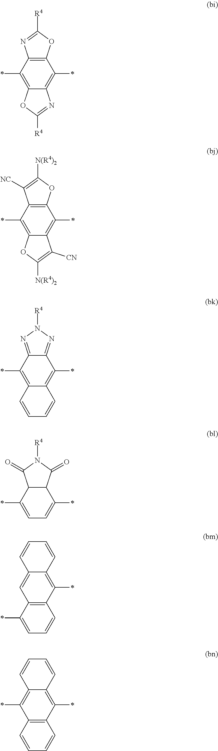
C12=C(C(*)=C3C(=C1*)N=C([R4])O3)N=C([R4])O2.C12=C(C(*)=C3C(=C1*)C([CN])=C([N(R4)2])O3)C([NC])=C([N(R4)2])O2.C12=C(*)C3=NN([R4])N=C3C(*)=C1C=CC=C2.C12C(C(*)=CC=C1*)C(=O)N([R4])C2=O.C1(*)=CC=CC2=C1C=C1C(=C2*)C=CC=C1.C1=CC=CC2=C1C(*)=C1C(=C2*)C=CC=C1
